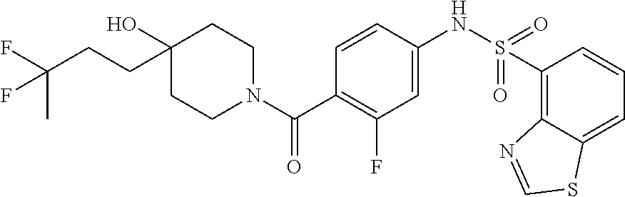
C1CN(C(C2=C(F)C=C(NS(=O)(=O)C3=C4C(=CC=C3)SC=N4)C=C2)=O)CCC1(O)CCC(F)(C)F
